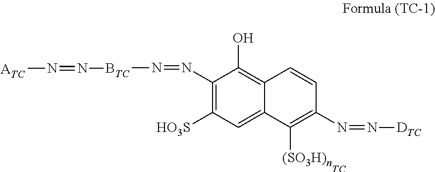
C1(N=N[BTC]N=N[ATC])=C([HO3S])C=C2C(=C1O)C=CC(N=N[DTC])=C2[(SO3H)n].[TC]
